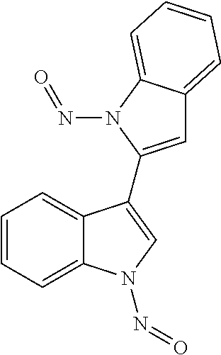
C1=CC=C2C(=C1)C(C1=CC3=CC=CC=C3N1N=O)=CN2N=O
